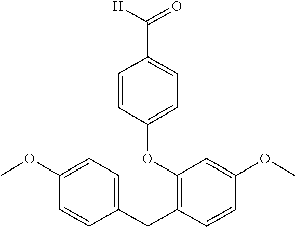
C1=CC(CC2=C(OC3=CC=C(C([H])=O)C=C3)C=C(OC)C=C2)=CC=C1OC
